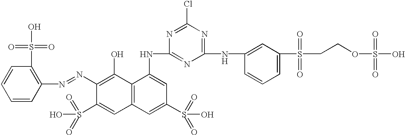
C1=CC(N=NC2=C(O)C3=C(C=C2S(=O)(=O)O)C=C(S(=O)(=O)O)C=C3NC2=NC(NC3=CC(S(CCOS(O)(=O)=O)(=O)=O)=CC=C3)=NC(Cl)=N2)=C(S(O)(=O)=O)C=C1
